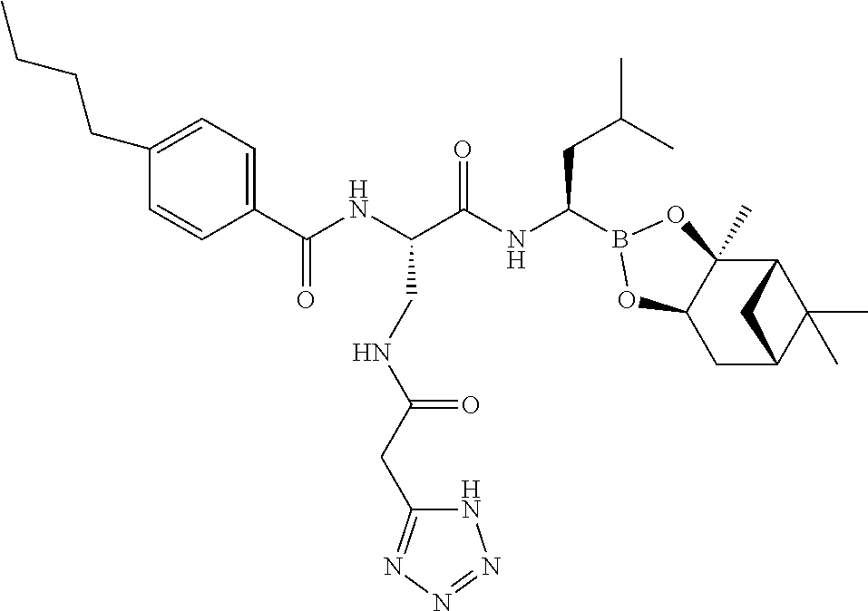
C1(CCCC)=CC=C(C(NC(C(NC(CC(C)C)B2OC3(C)C4C(C)(C)C(CC3O2)C4)=O)CNC(CC2=NN=NN2)=O)=O)C=C1
